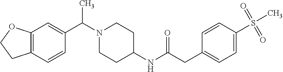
N1(C(C2=CC3=C(C=C2)CCO3)C)CCC(NC(CC2=CC=C(S(C)(=O)=O)C=C2)=O)CC1
